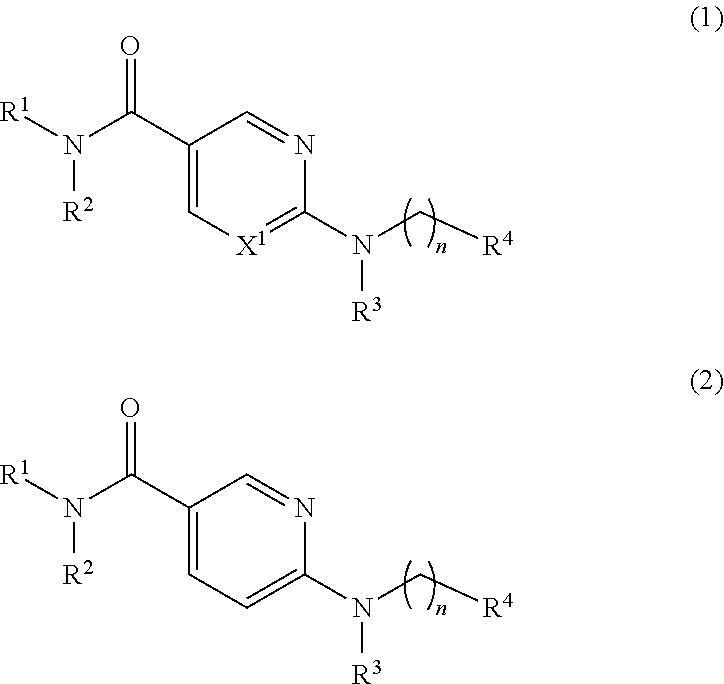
C1(C(N([R1])[R2])=O)=C[X1]=C(N(C[R4])[R3])N=C1.C1(C(N([R1])[R2])=O)=CC=C(N(C[R4])[R3])N=C1
